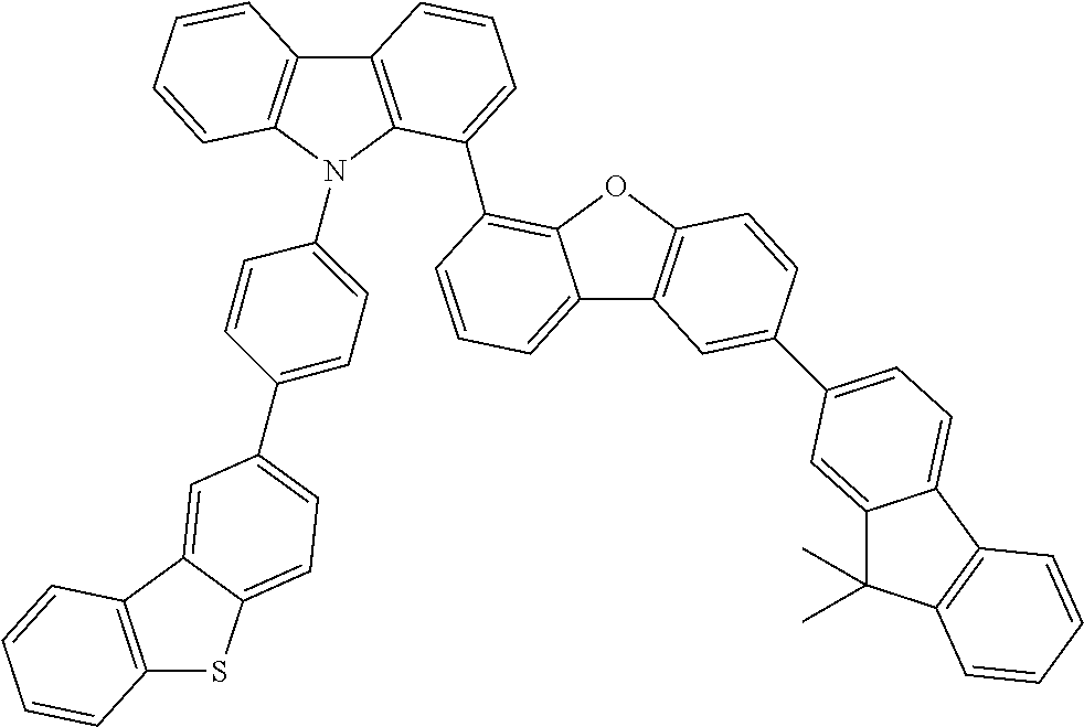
C12=CC=CC(C3=CC=CC4=C3N(C3=CC=C(C5=CC=C6SC7=C(C6=C5)C=CC=C7)C=C3)C3=C4C=CC=C3)=C1OC1=C2C=C(C2=CC=C3C(=C2)C(C)(C)C2=C3C=CC=C2)C=C1
